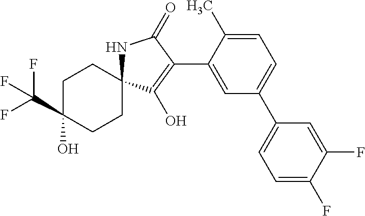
C1C(C(F)(F)F)(O)CCC2(C1)NC(=O)C(C1=CC(C3=CC=C(F)C(F)=C3)=CC=C1C)=C2O
